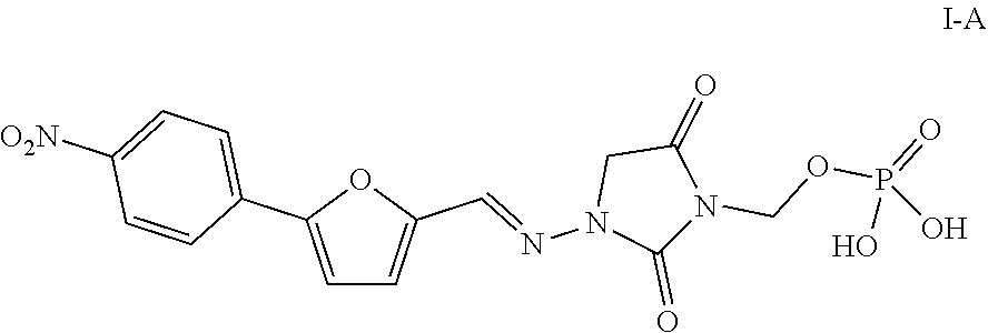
C1=C(C2=CC=C([O2N])C=C2)OC(C=NN2C(=O)N(COP(=O)(O)O)C(=O)C2)=C1
